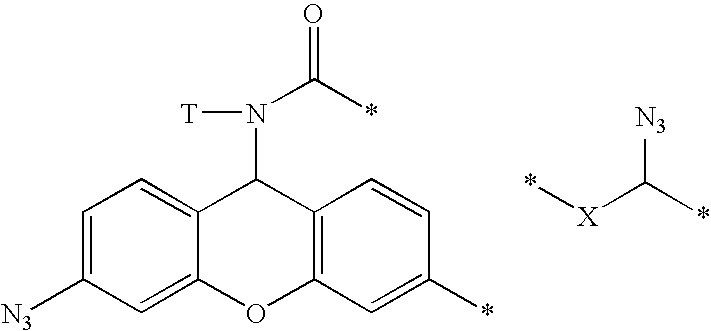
C1=C([N3])C=C2C(=C1)C(N([T])C(*)=O)C1=C(O2)C=C(*)C=C1.*[X]C([N3])*
